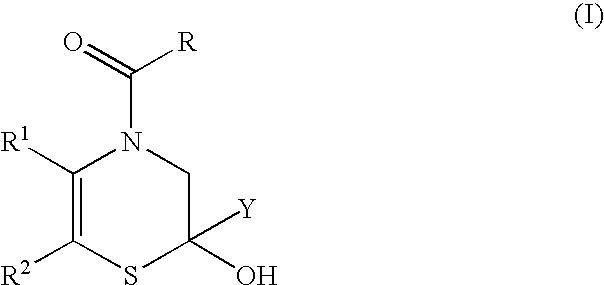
C1([R1])=C([R2])SC(O)([Y])CN1C(=O)[R]
